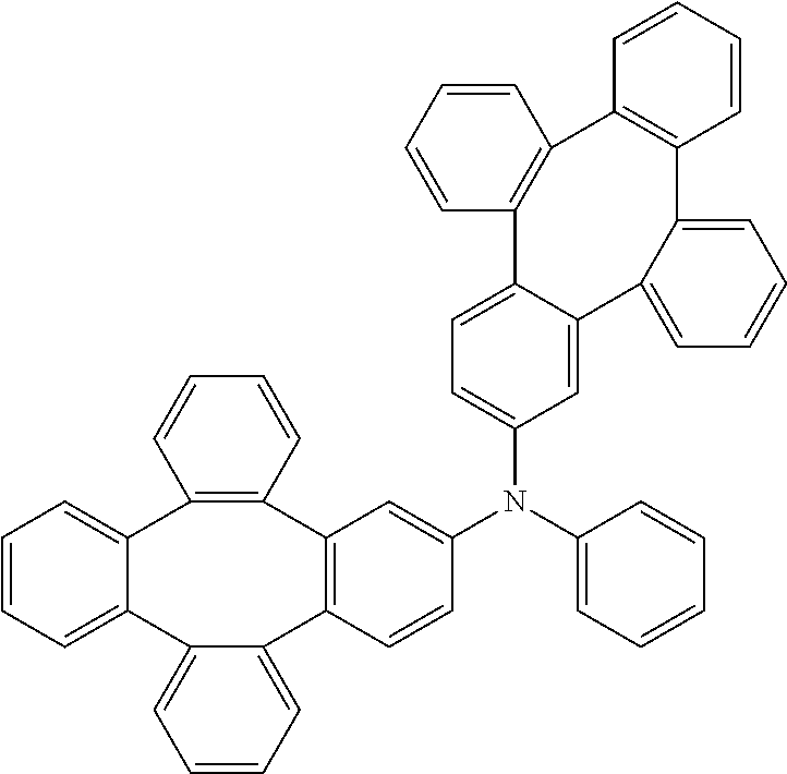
C1=CC=CC2=C1C1=C(C=CC=C1)C1=CC=CC=C1C1=CC(N(C3=CC=CC=C3)C3=CC4=C(C=C3)C3=CC=CC=C3C3=CC=CC=C3C3=C4C=CC=C3)=CC=C21
